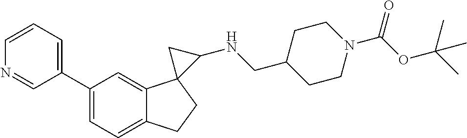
C1(C2=CC=CN=C2)=CC=C2C(=C1)C1(CC2)C(NCC2CCN(C(OC(C)(C)C)=O)CC2)C1
